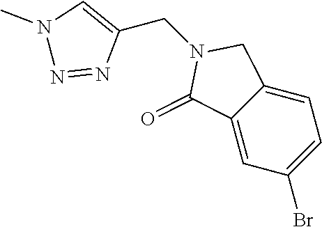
C1=C2C(=CC(Br)=C1)C(=O)N(CC1=CN(C)N=N1)C2
